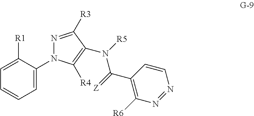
C1=C([R1])C(N2N=C([R3])C(N([R5])C(=[Z])C3=C([R6])N=NC=C3)=C2[R4])=CC=C1
